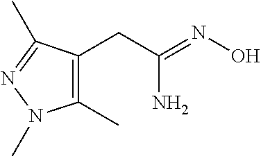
NC(=NO)CC1=C(C)N(C)N=C1C
